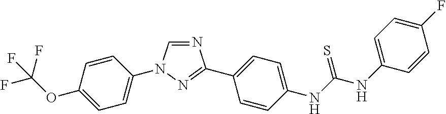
C1=C(OC(F)(F)F)C=CC(N2C=NC(C3=CC=C(NC(NC4=CC=C(F)C=C4)=S)C=C3)=N2)=C1
